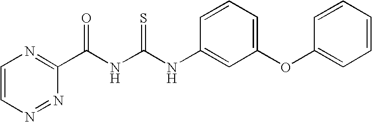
N(C(NC(=O)C1=NC=CN=N1)=S)C1=CC(OC2=CC=CC=C2)=CC=C1
